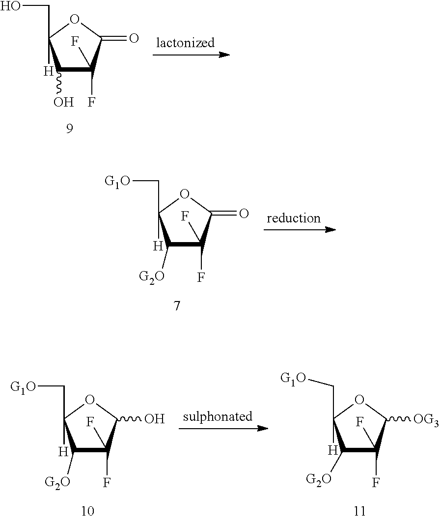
C1(O)C(CO)([H])OC(=O)C1(F)F.C1([G2O])C(C[G1O])([H])OC(=O)C1(F)F.C1([G2O])C(C[G1O])([H])OC(O)C1(F)F.C1([G2O])C(C[G1O])([H])OC([OG3])C1(F)F
